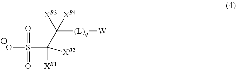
[O-]S(=O)(=O)C([XB1])(C([(L)q][W])([XB3])[XB4])[XB2]
